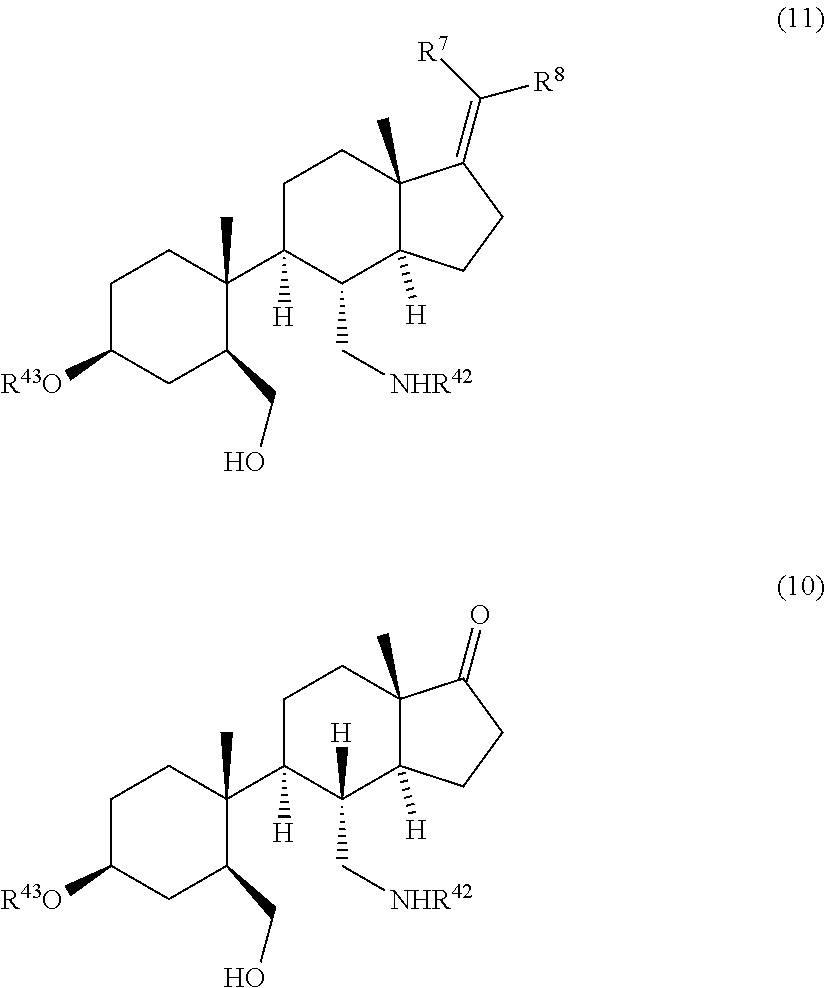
C1C([R43O])CC(CO)C(C2([H])C(C[NHR42])C3([H])C(C)(CC2)C(=C([R7])[R8])CC3)(C)C1.C1C([R43O])CC(CO)C(C2([H])C(C[NHR42])([H])C3([H])C(C)(CC2)C(=O)CC3)(C)C1
